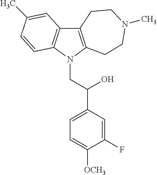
C12=C(N(CC(C3=CC=C([OCH3])C(F)=C3)O)C3=C1C=C(C)C=C3)CCN(C)CC2
